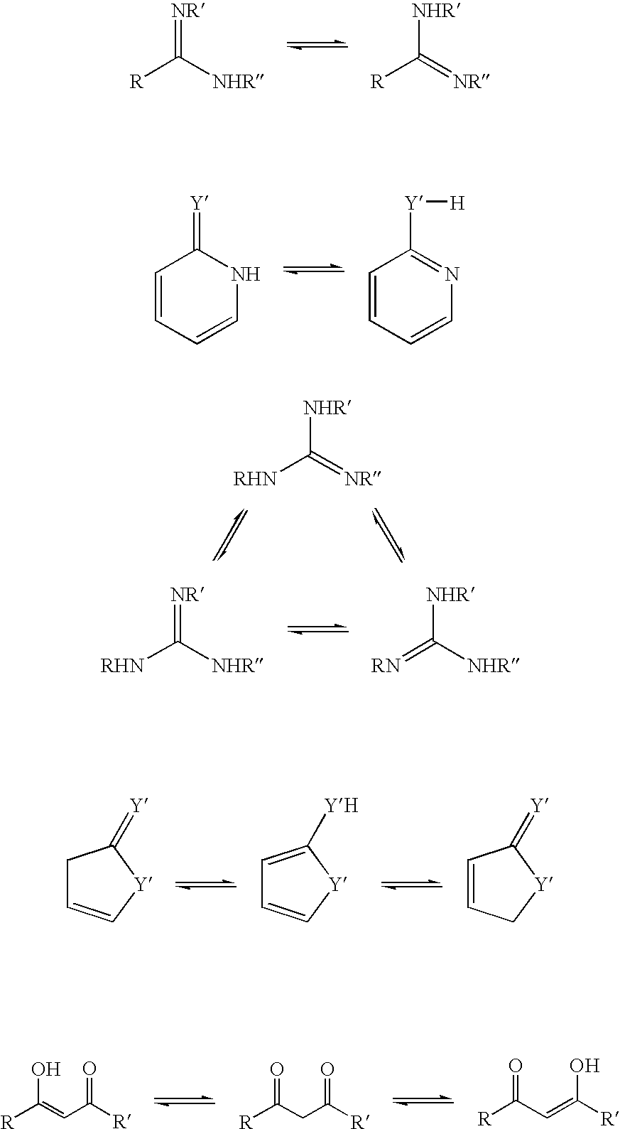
[R]C(=[NR])[NHR].[R]C([NHR])=[NR].C1=CC=CNC1=[Y].C1=CC=CN=C1[Y][H].[RHN]C([NHR])=[NR].[RN]=C([NHR])[NHR].[RHN]C(=[NR])[NHR].C1C=C[Y]C1=[Y].C1=C([YH])[Y]C=C1.C1=CC[Y]C1=[Y].[R]C(=CC([R])=O)O.[R]C(CC([R])=O)=O.[R]C(C=C([R])O)=O
